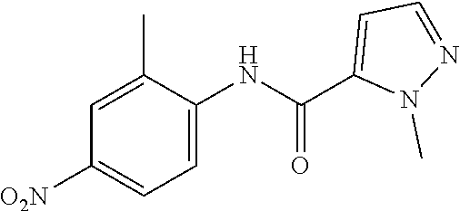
C1(C)=CC([O2N])=CC=C1NC(C1=CC=NN1C)=O
